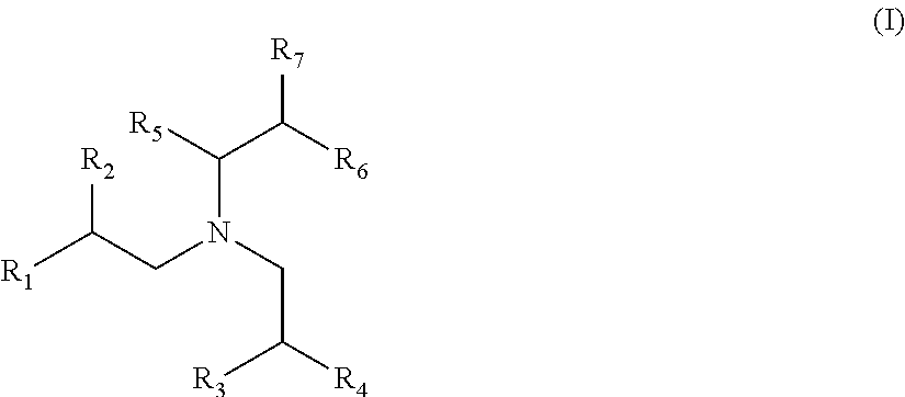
[R1]C(CN(CC([R3])[R4])C(C([R7])[R6])[R5])[R2]
